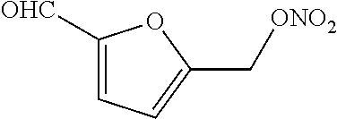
C1([OHC])=CC=C(C[ONO2])O1
